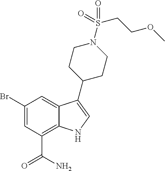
C1(Br)=CC(C(N)=O)=C2C(=C1)C(C1CCN(S(=O)(CCOC)=O)CC1)=CN2
